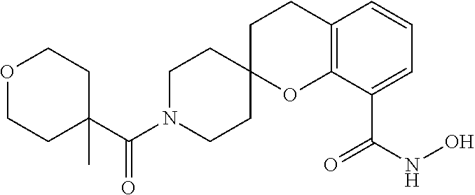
O1CCC(C(N2CCC3(CC2)OC2=C(CC3)C=CC=C2C(NO)=O)=O)(C)CC1
